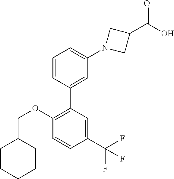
C1=CC(C2=C(OCC3CCCCC3)C=CC(C(F)(F)F)=C2)=CC(N2CC(C(O)=O)C2)=C1
